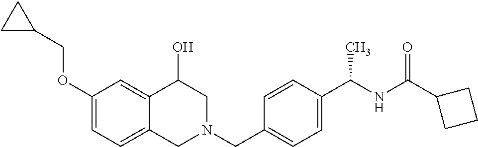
C1(OCC2CC2)=CC=C2C(=C1)C(O)CN(CC1=CC=C(C(NC(=O)C3CCC3)C)C=C1)C2
